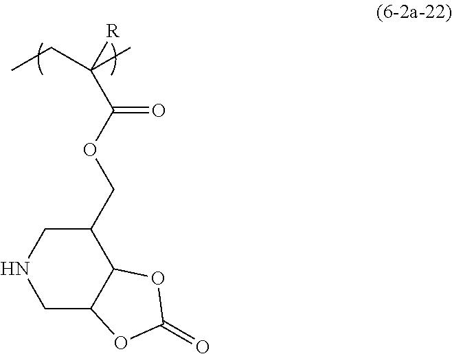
O(C(=O)C([R])(C)CC)CC1CNCC2C1OC(=O)O2
